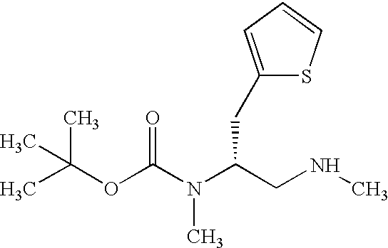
CC(OC(N(C(CNC)CC1=CC=CS1)C)=O)(C)C
